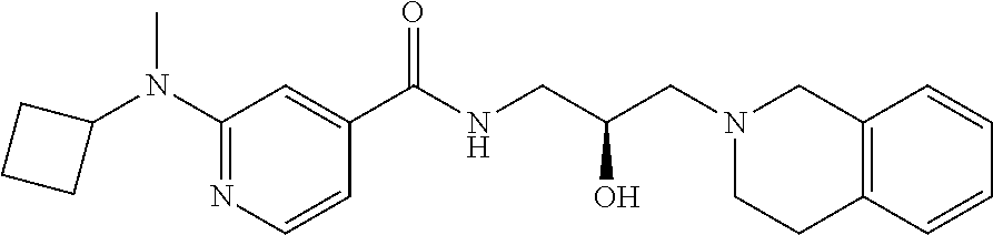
C1(N(C2CCC2)C)=NC=CC(C(NCC(CN2CCC3=C(C2)C=CC=C3)O)=O)=C1
